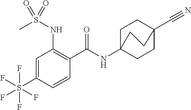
C1=C(S(F)(F)(F)(F)F)C=CC(C(=O)NC23CCC(C#N)(CC2)CC3)=C1NS(C)(=O)=O
